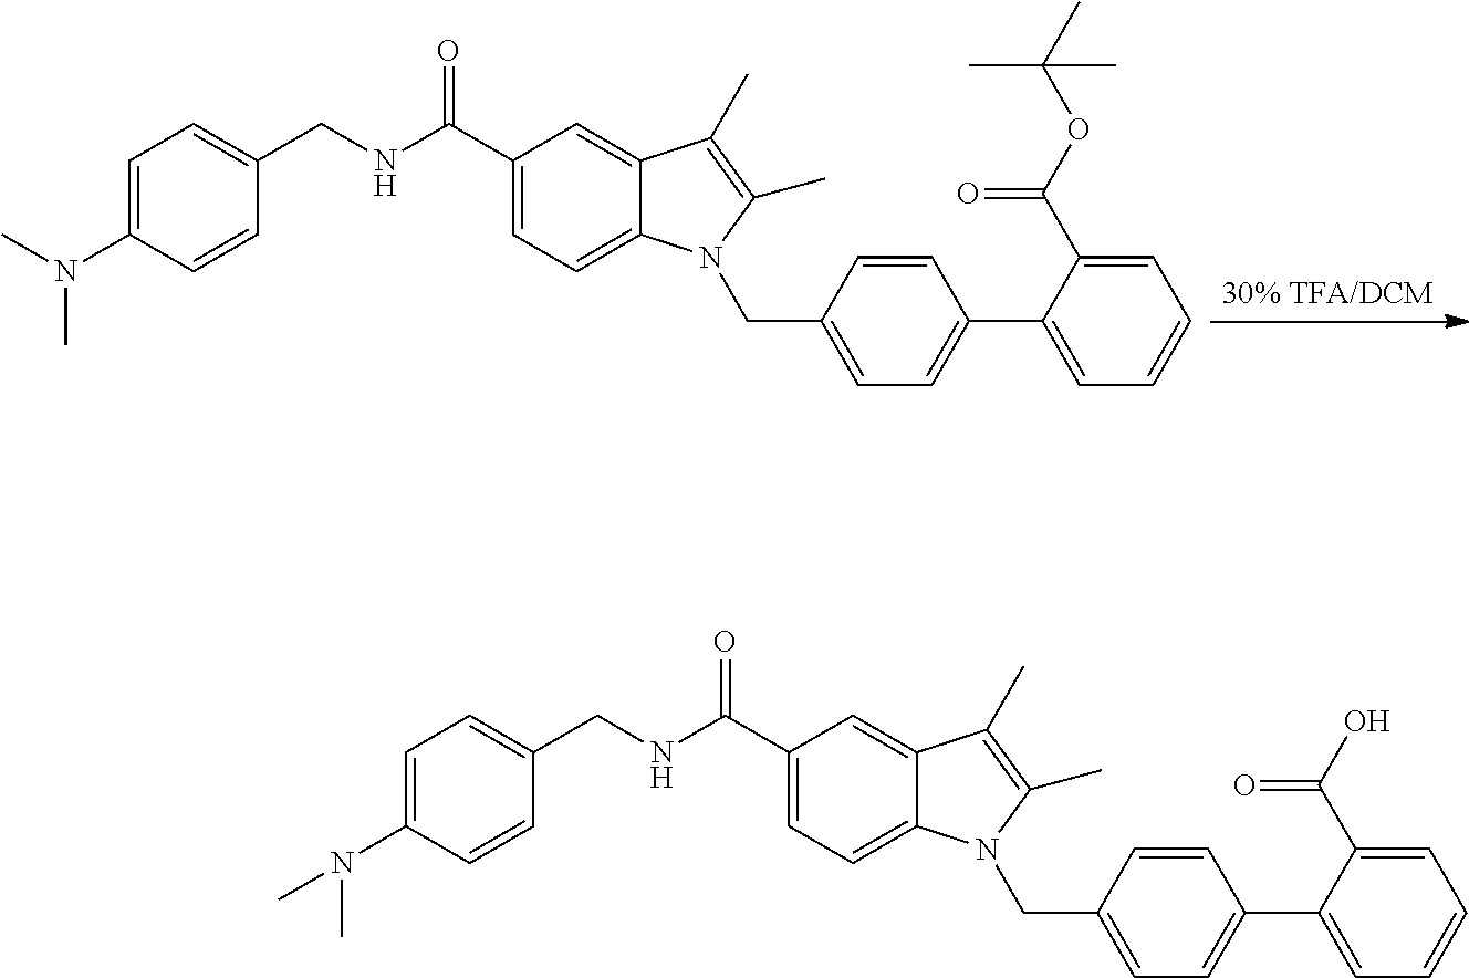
C1=C(N(C)C)C=CC(CNC(C2=CC=C3C(=C2)C(C)=C(C)N3CC2=CC=C(C3=CC=CC=C3C(OC(C)(C)C)=O)C=C2)=O)=C1.C1=C(N(C)C)C=CC(CNC(C2=CC=C3C(=C2)C(C)=C(C)N3CC2=CC=C(C3=CC=CC=C3C(O)=O)C=C2)=O)=C1
